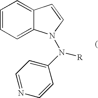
C1=CC=C2C(=C1)C=CN2N(C1=CC=NC=C1)[R]
